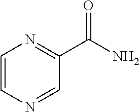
C1=CN=CC(C(=O)N)=N1
